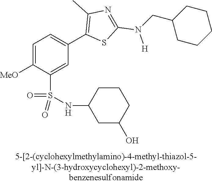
C1=C([MeO])C(S(NC2CC(O)CCC2)(=O)=O)=CC(C2=C(C)N=C(N([H])CC3CCCCC3)S2)=C1
